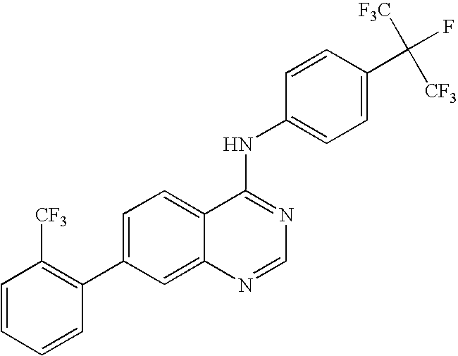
C1=CC=CC(C2=CC=C3C(=C2)N=CN=C3NC2=CC=C(C(F)([CF3])[F3C])C=C2)=C1[CF3]
